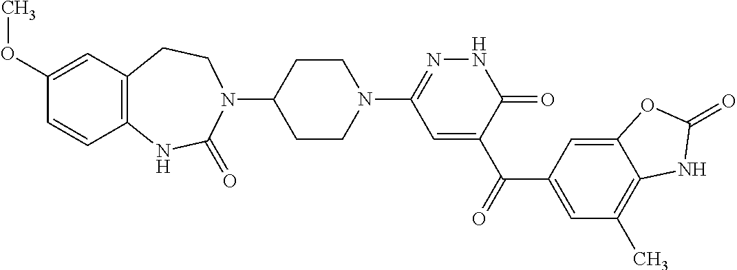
N1(C2=NNC(=O)C(C(=O)C3=CC(C)=C4C(=C3)OC(=O)N4)=C2)CCC(N2CCC3=C(NC2=O)C=CC(OC)=C3)CC1
